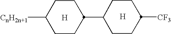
[H].C1CC([CnH2n+1])CCC1C1CCC([CF3])CC1.[H]
